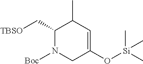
C1(C[TBSO])N([Boc])CC(O[Si](C)(C)C)=CC1C
